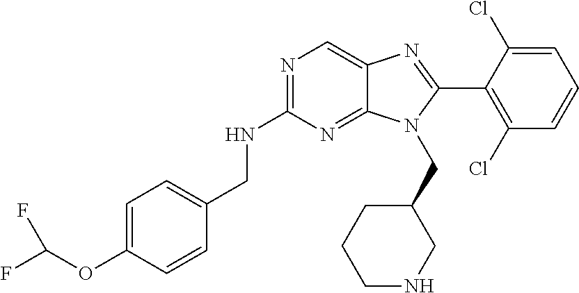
C1=C(OC(F)F)C=CC(CNC2=NC=C3C(=N2)N(CC2CCCNC2)C(C2=C(Cl)C=CC=C2Cl)=N3)=C1
